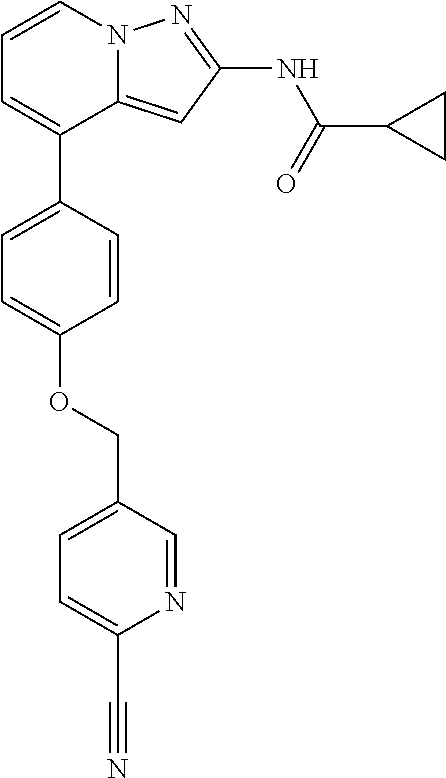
C12=CC(NC(C3CC3)=O)=NN1C=CC=C2C1=CC=C(OCC2=CC=C(C#N)N=C2)C=C1
